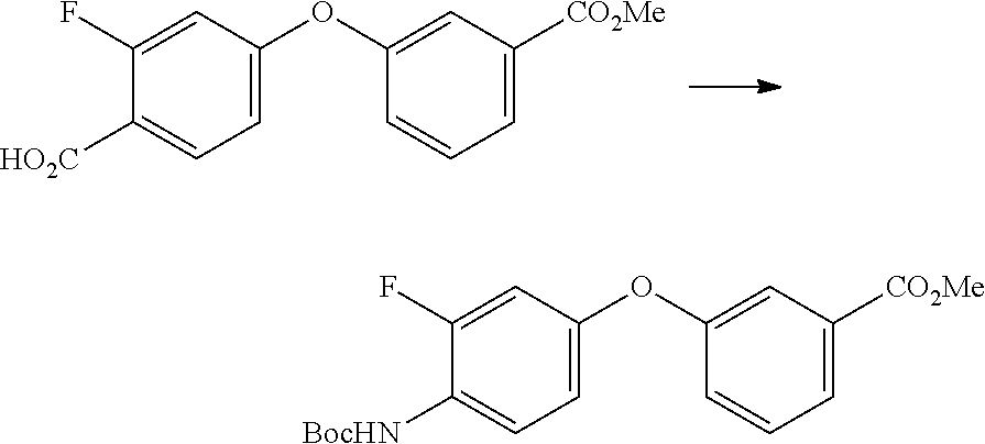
C1=C(OC2=CC([CO2Me])=CC=C2)C=C(F)C([HO2C])=C1.C1=C(OC2=CC([CO2Me])=CC=C2)C=C(F)C([BocHN])=C1
